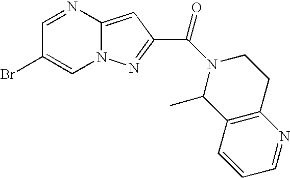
C1=NC2=CC(C(N3CCC4=C(C=CC=N4)C3C)=O)=NN2C=C1Br
